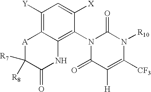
C1([Y])=C2C(=C(N3C(=O)C([H])=C([CF3])N([R10])C3=O)C([X])=C1)NC(=O)C([R8])([R7])[A]2
